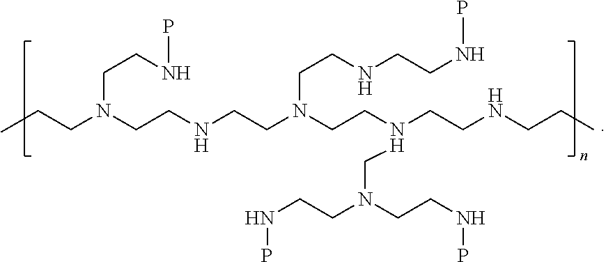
C(N(CCNCCN(CCN(CCNCCC)CN(CCNP)CCNP)CCNCCNP)CCNP)CC
